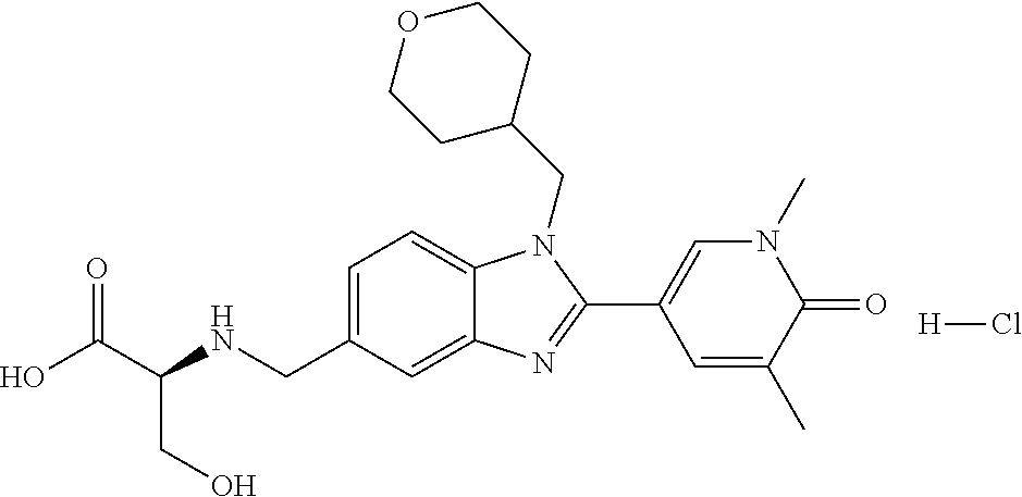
OC(C(NCC1=CC=C2C(=C1)N=C(C1=CN(C)C(=O)C(C)=C1)N2CC1CCOCC1)CO)=O.[H]Cl
